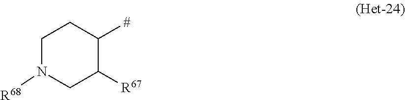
C1N([R68])CC([R67])C([#])C1
